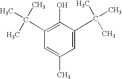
C1(C(C)(C)C)=C(O)C(C(C)(C)C)=CC(C)=C1
